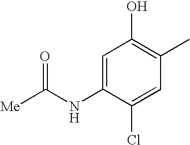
C1=C(NC([Me])=O)C(Cl)=CC(C)=C1O
